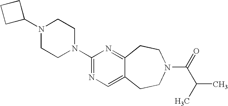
C1C(N2CCN(C3=NC=C4C(=N3)CCN(C(=O)C(C)C)CC4)CC2)CC1
